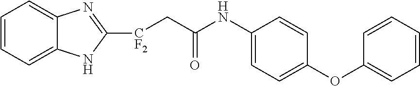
C1=CC=C2C(=C1)N=C([CF2]CC(NC1=CC=C(OC3=CC=CC=C3)C=C1)=O)N2
